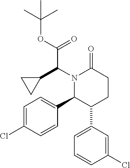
C1=C(Cl)C=CC(C2C(C3=CC=CC(Cl)=C3)CCC(=O)N2C(C2CC2)C(OC(C)(C)C)=O)=C1
